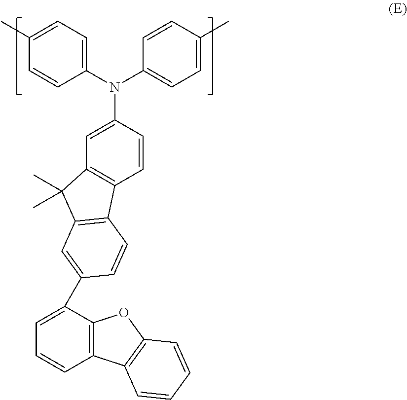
C1(N(C2=CC=C(C)C=C2)C2=CC=C(C)C=C2)=CC2=C(C=C1)C1=C(C2(C)C)C=C(C2=CC=CC3=C2OC2=C3C=CC=C2)C=C1
